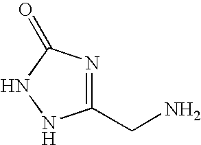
N1=C(CN)NNC1=O
